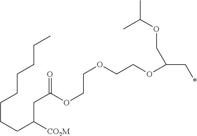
C(CCCCCC([CO2M])CC(=O)OCCOCCOC(C*)COC(C)C)CC
